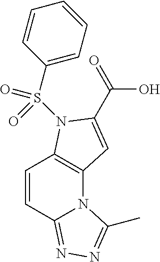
C1=CC2=NN=C(C)N2C2=C1N(S(C1=CC=CC=C1)(=O)=O)C(C(O)=O)=C2
